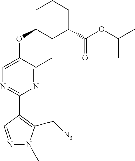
C1=C(OC2CC(C(OC(C)C)=O)CCC2)C(C)=NC(C2=C(C[N3])N(C)N=C2)=N1
